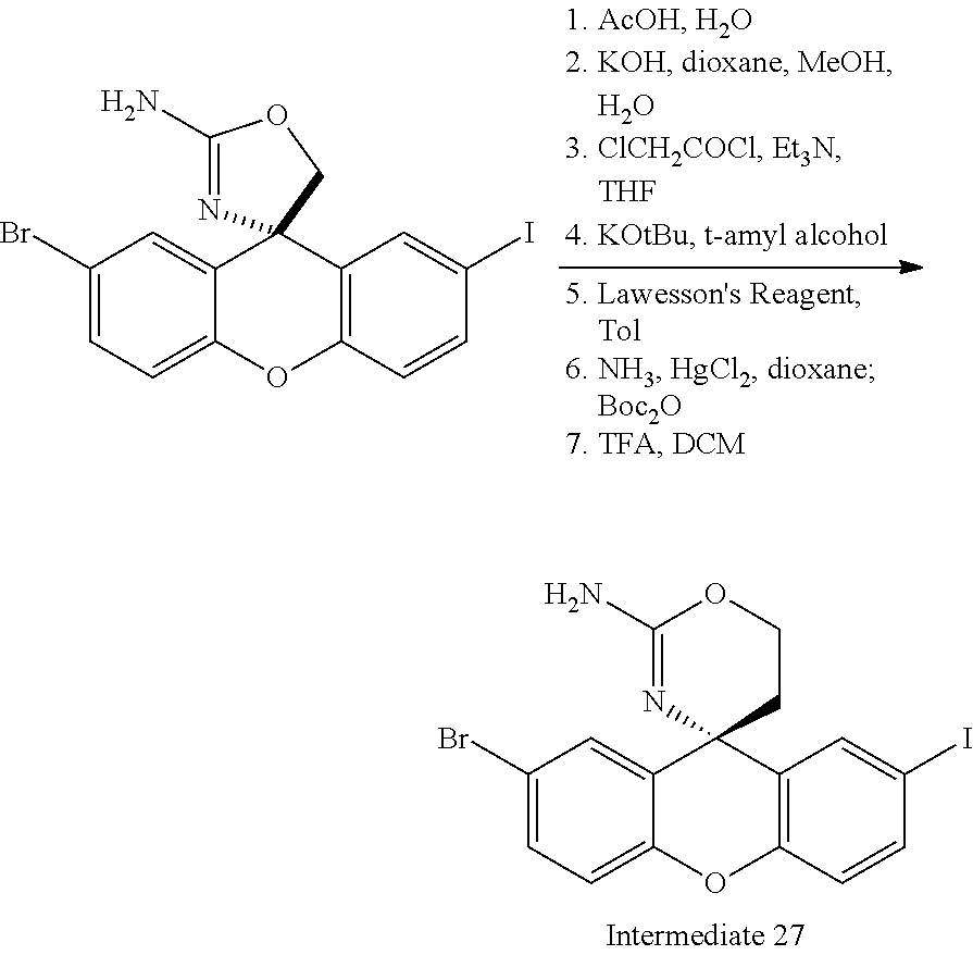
C1(Br)=CC=C2C(=C1)C1(C3=C(O2)C=CC(I)=C3)N=C(N)OC1.C1(Br)=CC=C2C(=C1)C1(C3=C(O2)C=CC(I)=C3)CCOC(N)=N1
